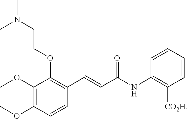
C1(OC)=C(OC)C=CC(C=CC(NC2=C([CO2H])C=CC=C2)=O)=C1OCCN(C)C
